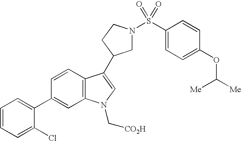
C1(C2=CC=CC=C2Cl)=CC2=C(C=C1)C(C1CN(S(C3=CC=C(OC([Me])[Me])C=C3)(=O)=O)CC1)=CN2C[CO2H]
